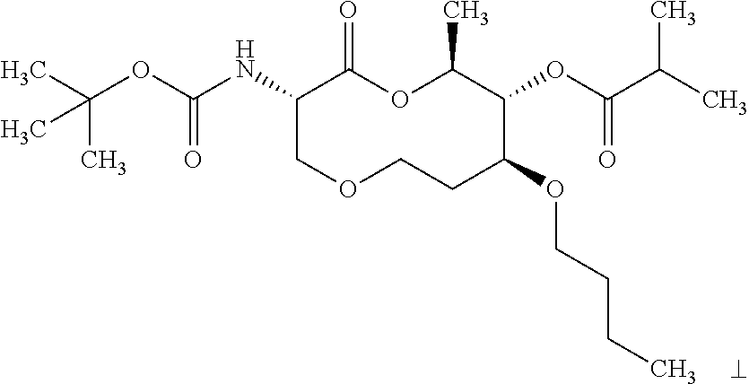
N(C1COCCC(OCCCC)C(OC(C(C)C)=O)C(C)OC1=O)C(OC(C)(C)C)=O
